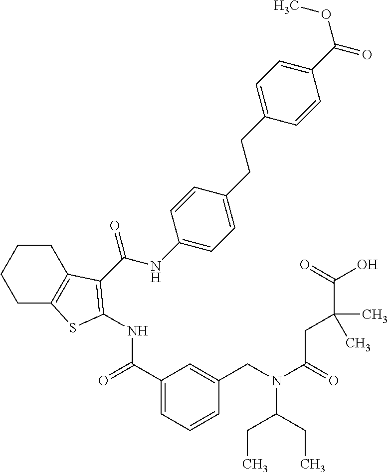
C1C2=C(CCC1)C(C(NC1=CC=C(CCC3=CC=C(C(OC)=O)C=C3)C=C1)=O)=C(NC(C1=CC=CC(CN(C(=O)CC(C(=O)O)(C)C)C(CC)CC)=C1)=O)S2
